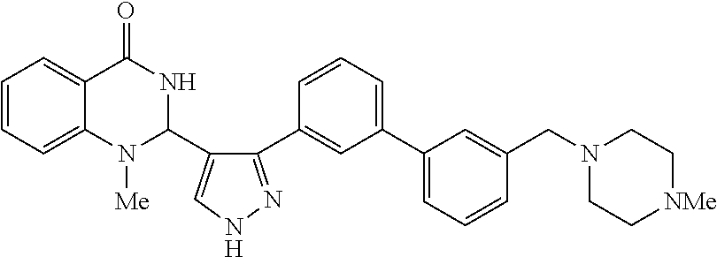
C1=CC=C2C(=C1)C(=O)NC(C1=CNN=C1C1=CC(C3=CC=CC(CN4CC[NMe]CC4)=C3)=CC=C1)N2[Me]
